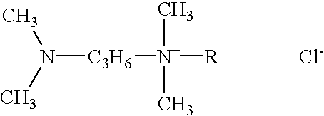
CN(C)[C3H6][N+](C)(C)[R].[Cl-]
